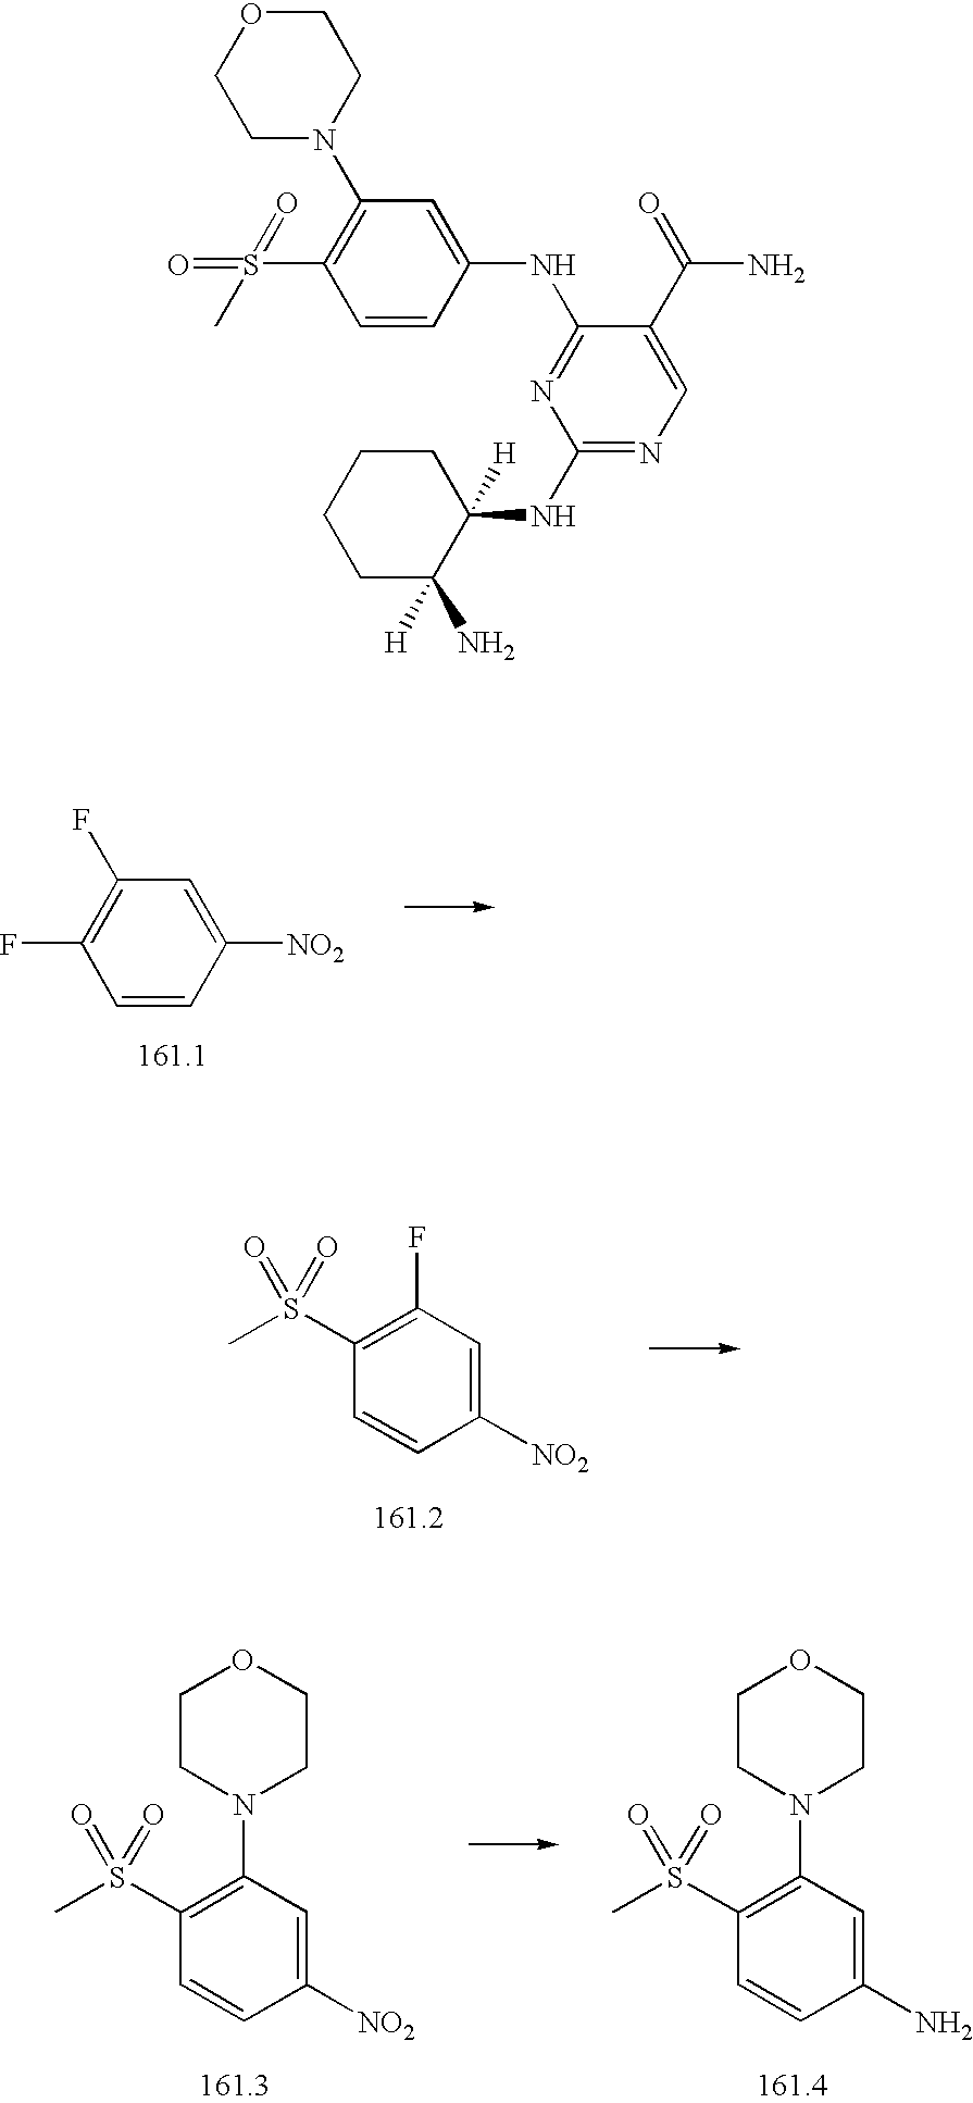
C1(F)=C(F)C=C([NO2])C=C1.C1(S(C)(=O)=O)=C(F)C=C([NO2])C=C1.C1(S(C)(=O)=O)=C(N2CCOCC2)C=C([NO2])C=C1.C1(S(C)(=O)=O)=C(N2CCOCC2)C=C(N)C=C1.N1=C(NC2=CC(N3CCOCC3)=C(S(=O)(=O)C)C=C2)C(C(=O)N)=CN=C1NC1([H])CCCCC1(N)[H]
